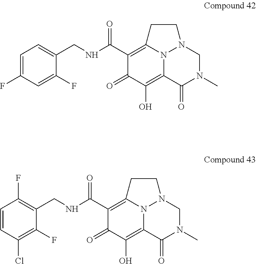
N(C(C1=C2N3C(=C(O)C1=O)C(=O)N(C)CN3CC2)=O)CC1=CC=C(F)C=C1F.N(C(C1=C2N3C(=C(O)C1=O)C(=O)N(C)CN3CC2)=O)CC1=C(F)C=CC(Cl)=C1F
